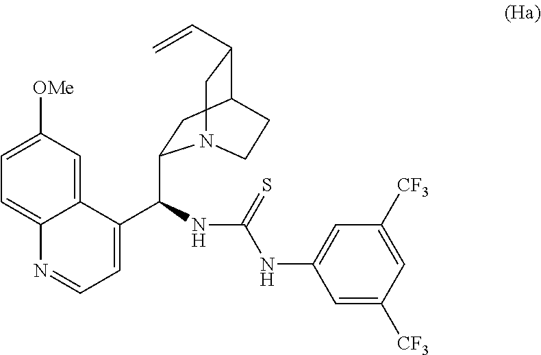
C1(C(C2=CC=NC3=CC=C([OMe])C=C23)NC(NC2=CC([CF3])=CC([CF3])=C2)=S)CC2C(C=C)CN1CC2
